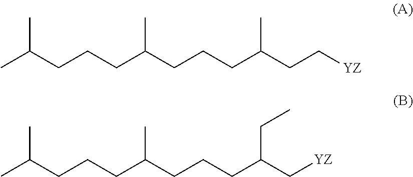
C(CCC(CCCC(CC[YZ])C)C)C(C)C.C(CCC(CCCC(C[YZ])CC)C)C(C)C
